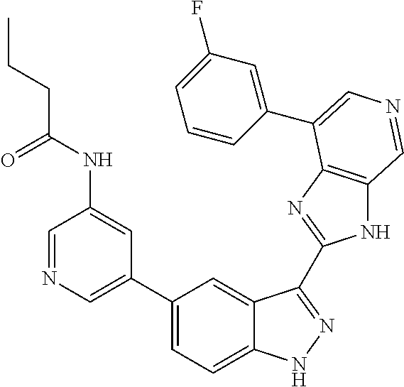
C1(C2=CN=CC(NC(=O)CCC)=C2)=CC=C2C(=C1)C(C1=NC3=C(N1)C=NC=C3C1=CC(F)=CC=C1)=NN2
